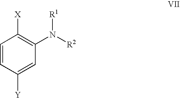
C1=CC([Y])=CC(N([R2])[R1])=C1[X]
